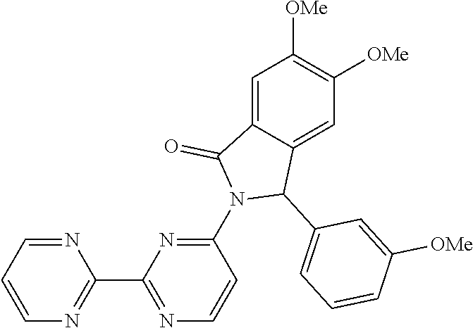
C1(N2C(C3=CC=CC([OMe])=C3)C3=CC([OMe])=C([OMe])C=C3C2=O)=NC(C2=NC=CC=N2)=NC=C1
